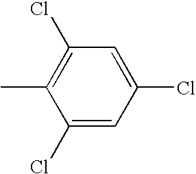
CC1=C(Cl)C=C(Cl)C=C1Cl
